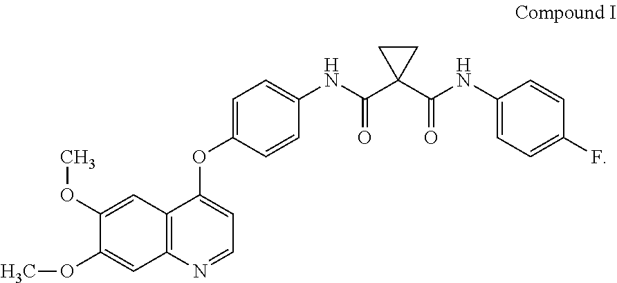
C1(C(NC2=CC=C(F)C=C2)=O)(C(NC2=CC=C(OC3=CC=NC4=C3C=C(OC)C(OC)=C4)C=C2)=O)CC1
